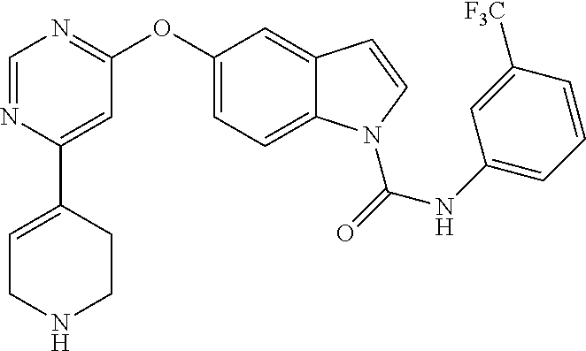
C1=NC(C2=CCNCC2)=CC(OC2=CC=C3C(=C2)C=CN3C(NC2=CC=CC([F3C])=C2)=O)=N1
